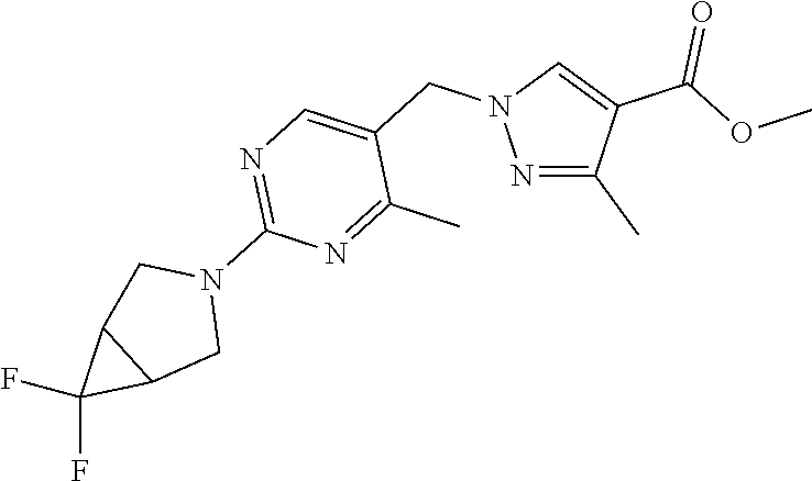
N1=C(C)C(C(=O)OC)=CN1CC1=CN=C(N2CC3C(C2)C3(F)F)N=C1C
